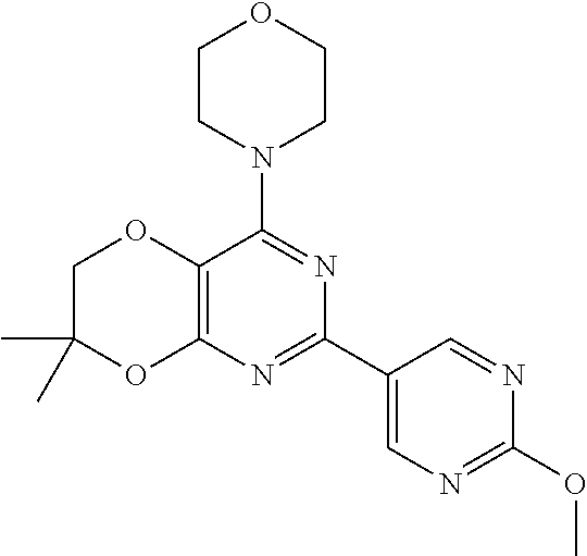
C12=C(N=C(C3=CN=C(OC)N=C3)N=C1N1CCOCC1)OC(C)(C)CO2
